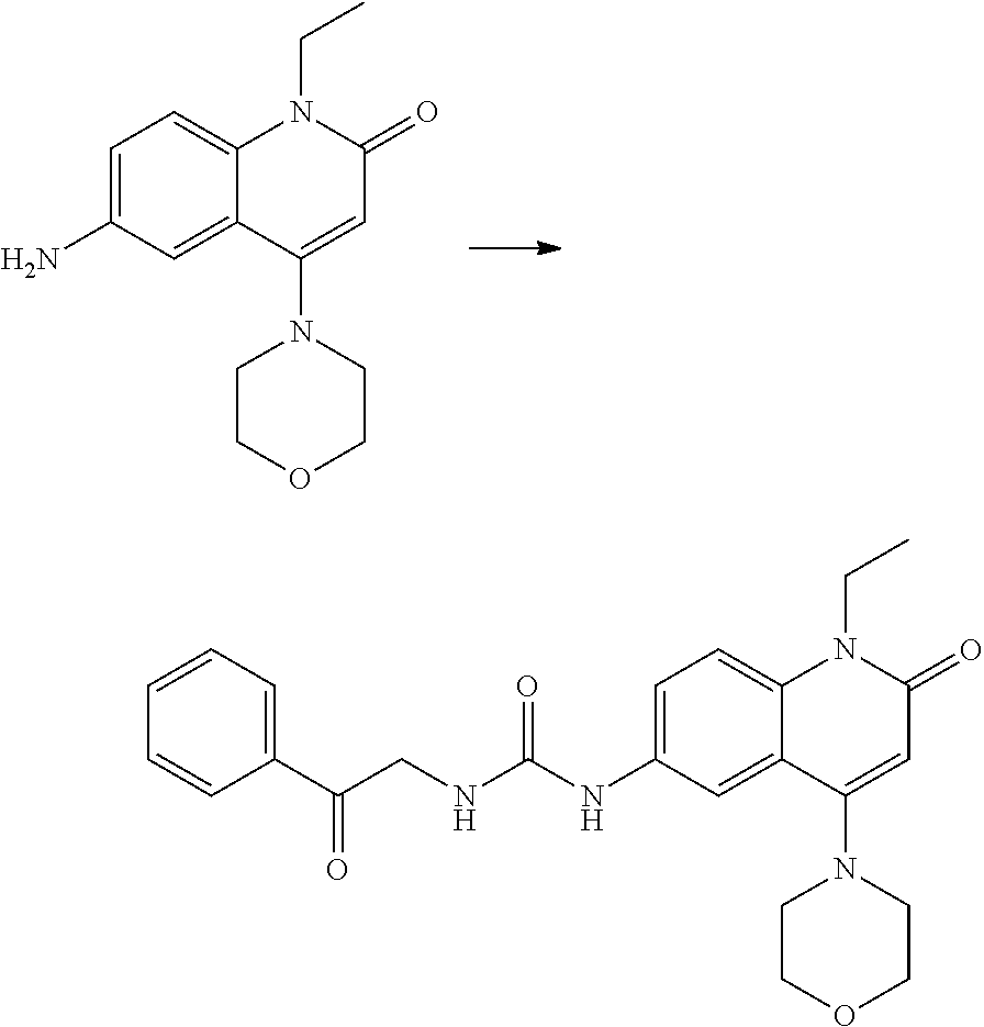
C1=C(N)C=C2C(=C1)N(CC)C(=O)C=C2N1CCOCC1.C1=C(NC(NCC(C2=CC=CC=C2)=O)=O)C=C2C(=C1)N(CC)C(=O)C=C2N1CCOCC1
